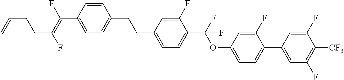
C1=CC(CCC2=CC=C(C(OC3=CC=C(C4=CC(F)=C([CF3])C(F)=C4)C(F)=C3)(F)F)C(F)=C2)=CC=C1C(F)=C(F)CCC=C
